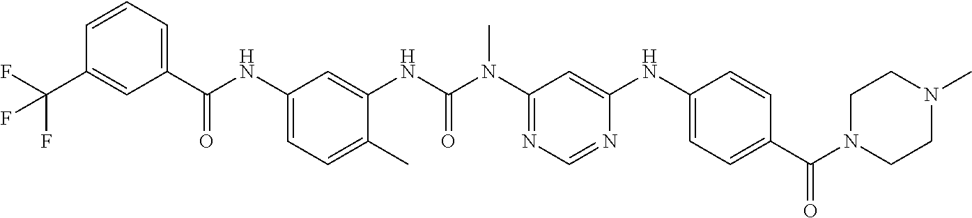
C1=CC=C(C(NC2=CC=C(C)C(NC(N(C3=NC=NC(NC4=CC=C(C(N5CCN(C)CC5)=O)C=C4)=C3)C)=O)=C2)=O)C=C1C(F)(F)F
